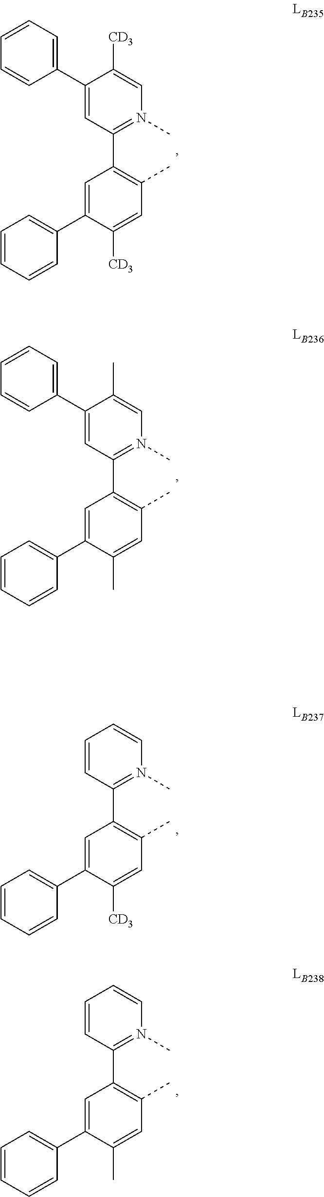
C1=C(C2=CC=CC=C2)C([CD3])=CC(C)=C1C1=N(C)C=C([CD3])C(C2=CC=CC=C2)=C1.C1=C(C2=CC=CC=C2)C(C)=CC(C)=C1C1=N(C)C=C(C)C(C2=CC=CC=C2)=C1.C1=C(C2=CC=CC=C2)C([CD3])=CC(C)=C1C1=N(C)C=CC=C1.C1=C(C2=CC=CC=C2)C(C)=CC(C)=C1C1=N(C)C=CC=C1
